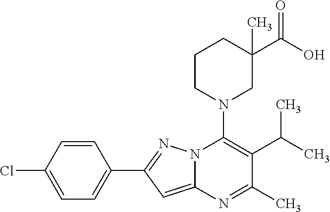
C1=C(Cl)C=CC(C2=NN3C(=C2)N=C(C)C(C(C)C)=C3N2CC(C(O)=O)(C)CCC2)=C1
